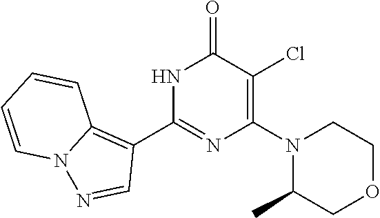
N1C(C2=C3N(N=C2)C=CC=C3)=NC(N2C(C)COCC2)=C(Cl)C1=O
